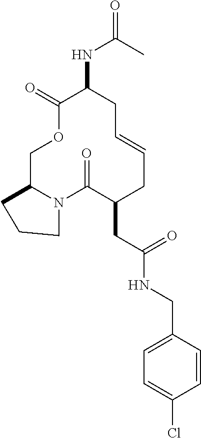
C1C2N(C(=O)C(CC(=O)NCC3=CC=C(Cl)C=C3)CC=CCC(NC(C)=O)C(=O)O1)CCC2
